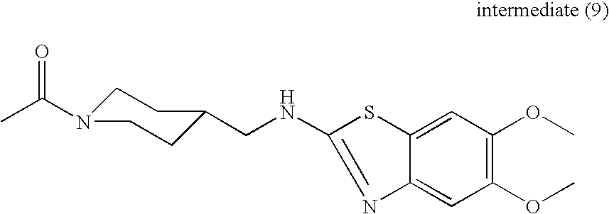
C1N(C(C)=O)CCC(CNC2=NC3=CC(OC)=C(OC)C=C3S2)C1
